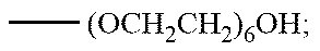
C[(OCH2CH2)6OH]
